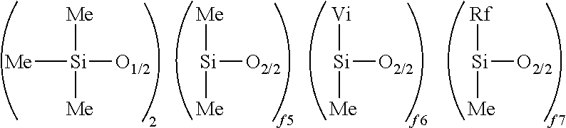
[Me][Si]([Me])([O1/2])[Me].[Me][Si]([O2/2])[Me].[Vi][Si]([O2/2])[Me].[Rf][Si]([O2/2])[Me]
